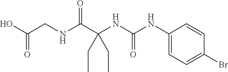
N(C(C(NC(NC1=CC=C(Br)C=C1)=O)(CC)CC)=O)CC(O)=O
